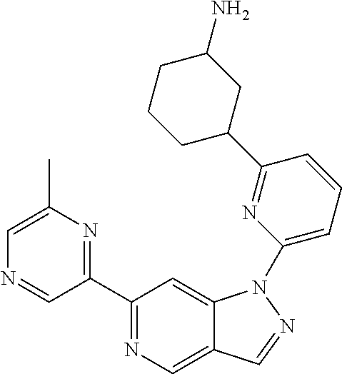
C1(C2=NC(C)=CN=C2)=NC=C2C(=C1)N(C1=CC=CC(C3CC(N)CCC3)=N1)N=C2
